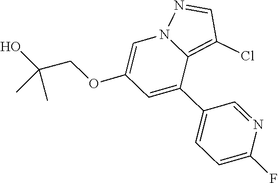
C1(C2=CC(OCC(O)(C)C)=CN3C2=C(Cl)C=N3)=CC=C(F)N=C1
